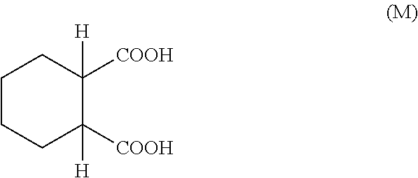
C1CCC([COOH])([H])C([COOH])([H])C1
